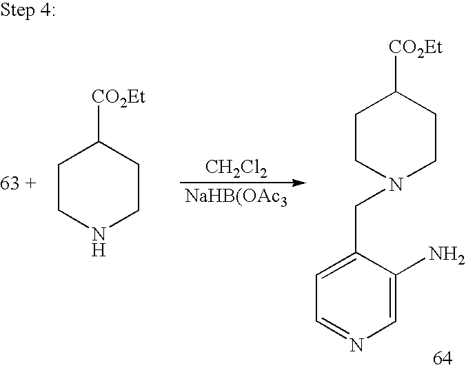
[CH2Cl2].C1CNCCC1[CO2Et].C1CN(CC2=CC=NC=C2N)CCC1[CO2Et]
